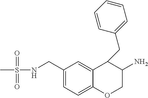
CS(NCC1=CC=C2C(=C1)C(CC1=CC=CC=C1)C(N)CO2)(=O)=O
